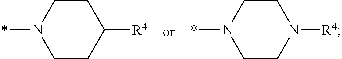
C1CN(*)CCC1[R4].C1CN(*)CCN1[R4]
